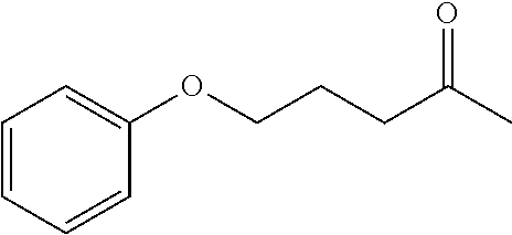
C(CCC(=O)C)OC1=CC=CC=C1
